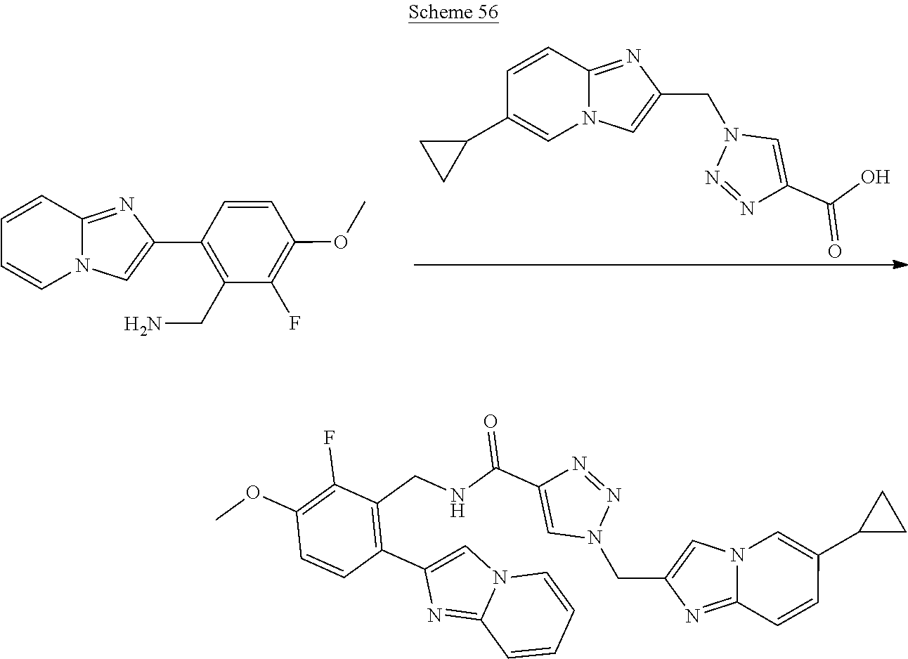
N12C(=NC(CN3N=NC(C(=O)O)=C3)=C1)C=CC(C1CC1)=C2.C1(C2=CN3C(=N2)C=CC=C3)=C(CN)C(F)=C(OC)C=C1.N12C(=NC(CN3N=NC(C(=O)NCC4=C(C5=CN6C(=N5)C=CC=C6)C=CC(OC)=C4F)=C3)=C1)C=CC(C1CC1)=C2
